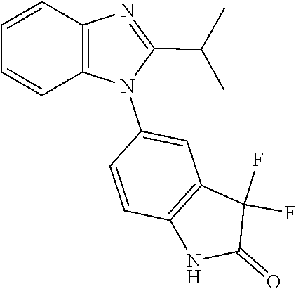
C1=CC=CC2=C1N=C(C(C)C)N2C1=CC2=C(NC(=O)C2(F)F)C=C1
